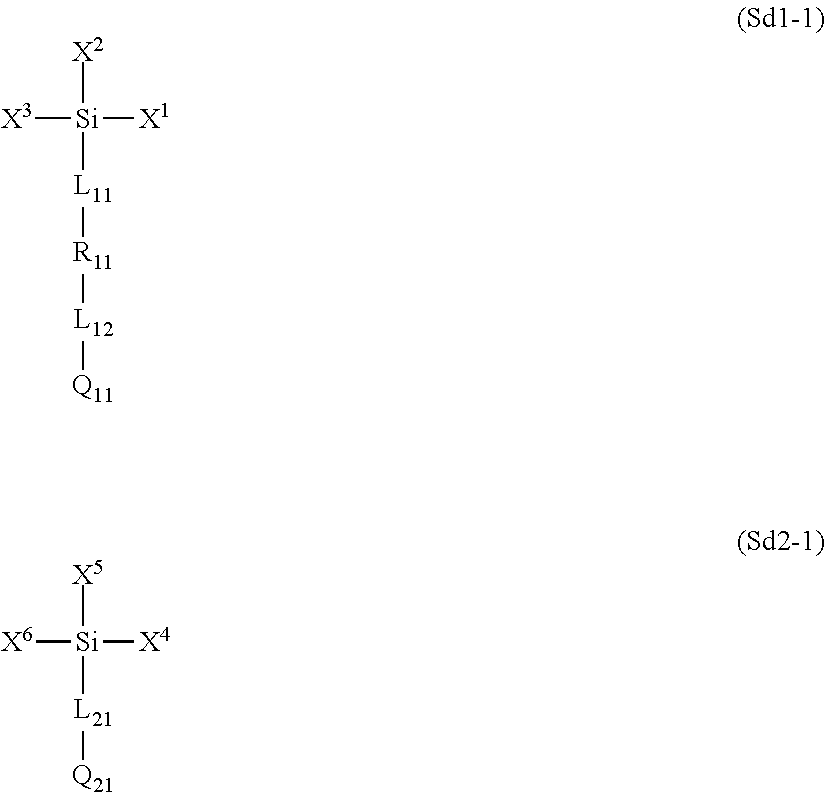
[X2][Si]([X3])([X1])[L11][R11][L12][Q11].[X5][Si]([X6])([X4])[L21][Q21]
